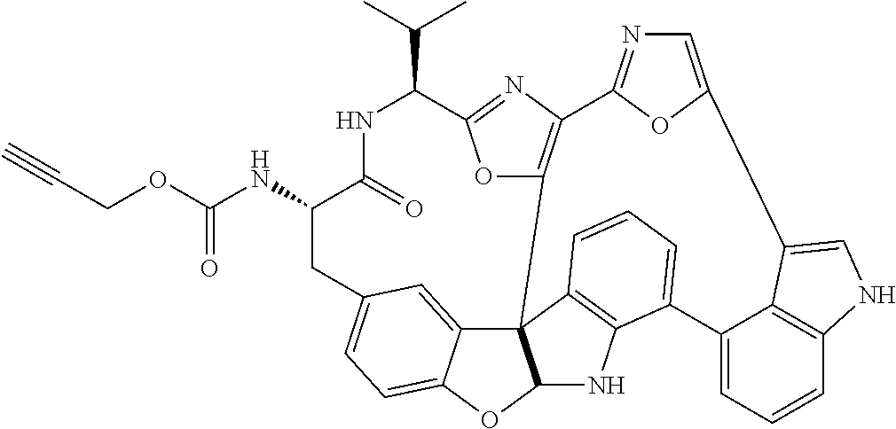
C(=O)(NC1C(=O)NC(C(C)C)C2=NC3=C(O2)C24C5=CC(=CC=C5OC2NC2=C4C=CC=C2C2=CC=CC4=C2C(=CN4)C2=CN=C3O2)C1)OCC#C
